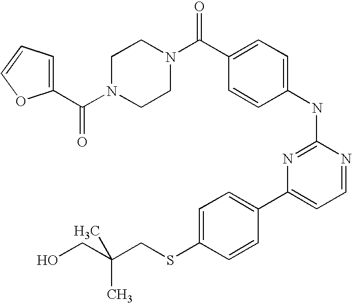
N1(C(C2=CC=CO2)=O)CCN(C(C2=CC=C(NC3=NC(C4=CC=C(SCC(CO)(C)C)C=C4)=CC=N3)C=C2)=O)CC1
